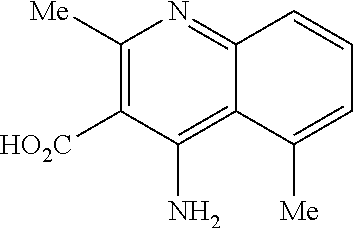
C12=C(N)C([HO2C])=C([Me])N=C1C=CC=C2[Me]
